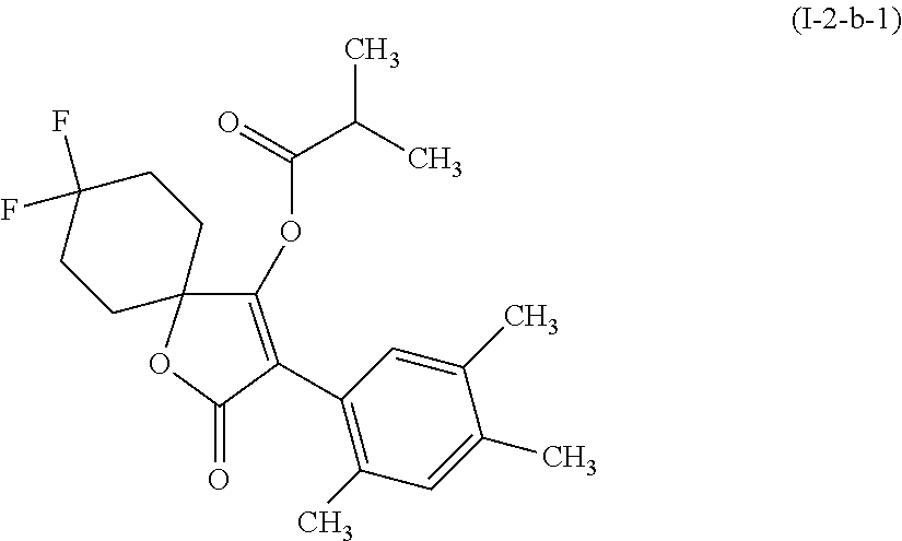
C1(F)(F)CCC2(CC1)C(OC(C(C)C)=O)=C(C1=C(C)C=C(C)C(C)=C1)C(=O)O2
